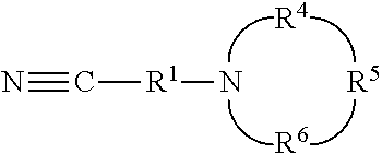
N#C[R1]N.[R4].[R5].[R6]
